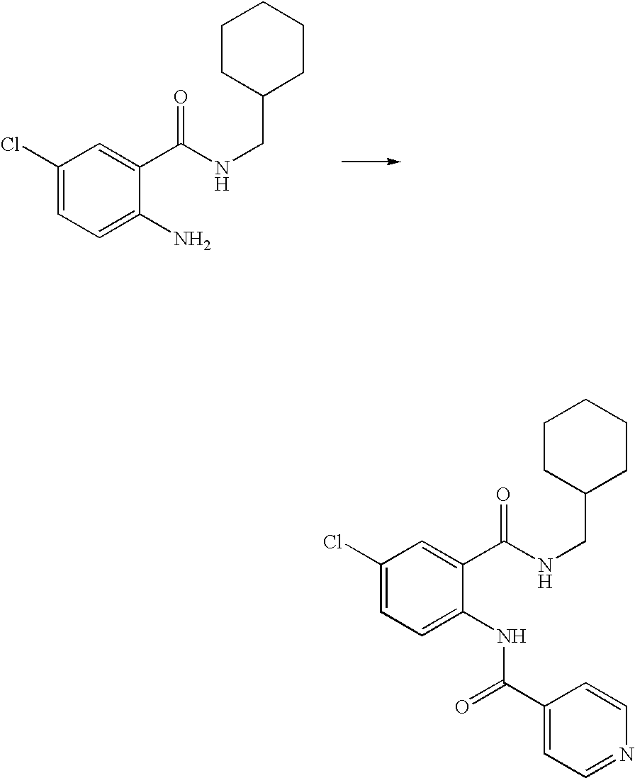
C1(Cl)=CC=C(NC(C2=CC=NC=C2)=O)C(C(NCC2CCCCC2)=O)=C1.C1(Cl)=CC=C(N)C(C(NCC2CCCCC2)=O)=C1
